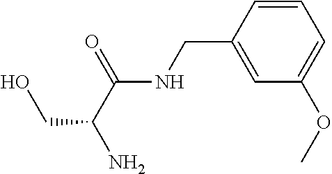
C1=CC(CNC(C(N)CO)=O)=CC(OC)=C1
